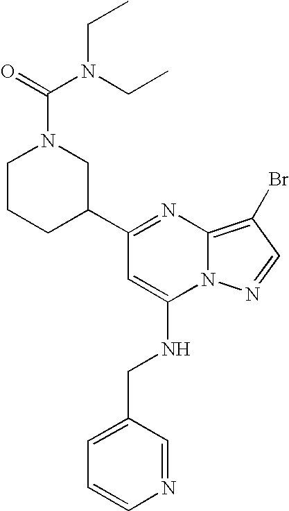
C1=CN=CC(CNC2=CC(C3CN(C(N(CC)CC)=O)CCC3)=NC3=C(Br)C=NN23)=C1
